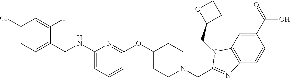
C1(C(=O)O)=CC2=C(C=C1)N=C(CN1CCC(OC3=NC(NCC4=CC=C(Cl)C=C4F)=CC=C3)CC1)N2CC1CCO1
